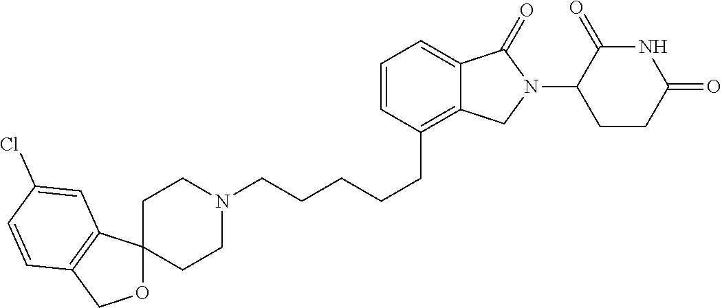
C(CCCC1=C2C(=CC=C1)C(=O)N(C1C(=O)NC(=O)CC1)C2)CN1CCC2(CC1)OCC1=C2C=C(Cl)C=C1
